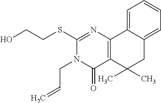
C1(SCCO)=NC2=C(C(=O)N1CC=C)C(C)(C)CC1=CC=CC=C21
